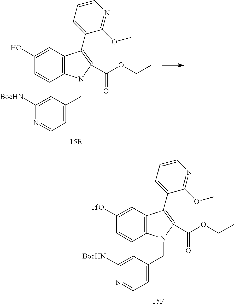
C12=C(C=C(O)C=C1)C(C1=CC=CN=C1OC)=C(C(OCC)=O)N2CC1=CC=NC([BocHN])=C1.C12=C(C=C([TfO])C=C1)C(C1=CC=CN=C1OC)=C(C(OCC)=O)N2CC1=CC=NC([BocHN])=C1
